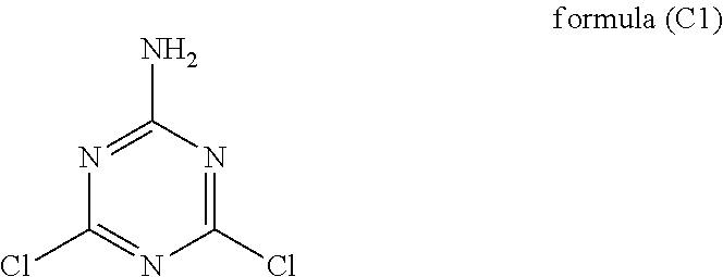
C1(Cl)=NC(Cl)=NC(N)=N1
